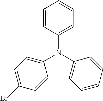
C1=CC(N(C2=CC=CC=C2)C2=CC=C(Br)C=C2)=CC=C1
